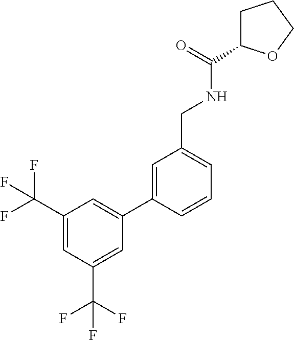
C1(C(F)(F)F)=CC(C(F)(F)F)=CC(C2=CC(CNC(=O)C3CCCO3)=CC=C2)=C1
